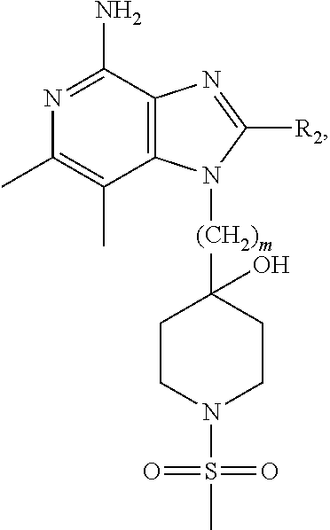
CC1=C(C)C2=C(C(N)=N1)N=C([R2])N2[(CH2)m]C1(O)CCN(S(C)(=O)=O)CC1
